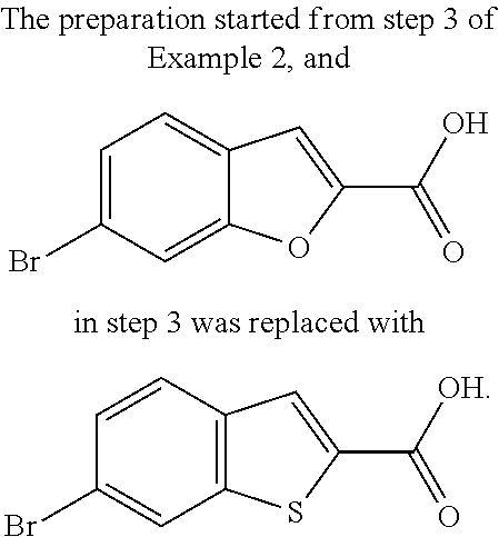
C12=C(C=CC(Br)=C1)C=C(C([OH])=O)S2.C12=CC(Br)=CC=C1C=C(C(O)=O)O2
